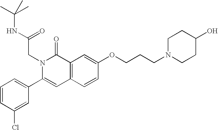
C1=CC(Cl)=CC(C2=CC3=C(C(=O)N2CC(=O)NC(C)(C)C)C=C(OCCCN2CCC(O)CC2)C=C3)=C1
